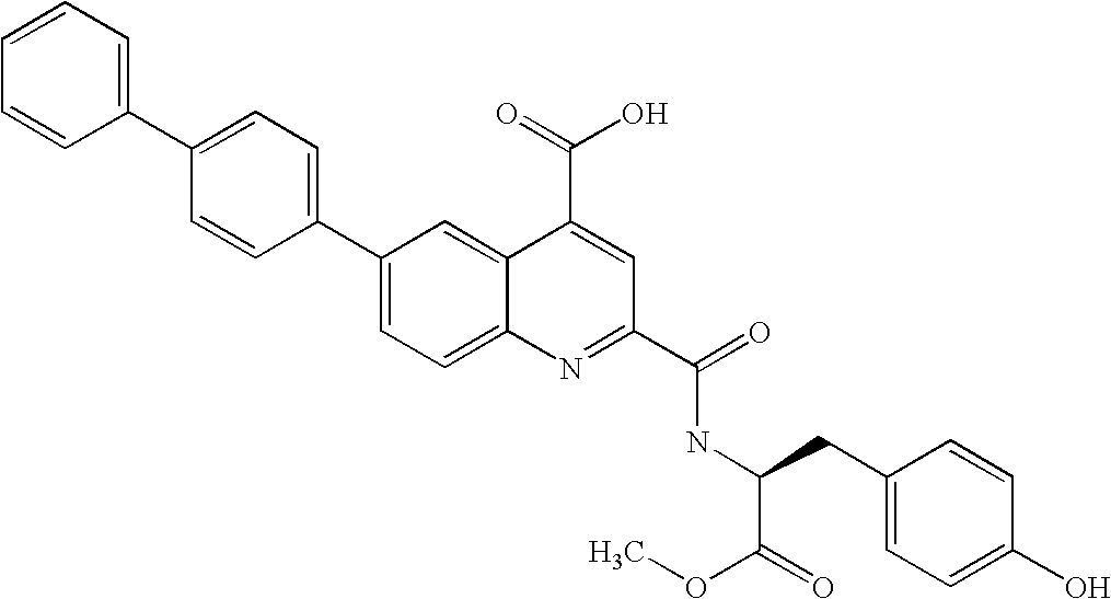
C1(C2=CC=C(C3=CC=C4C(=C3)C(C(O)=O)=CC(C(=O)NC(CC3=CC=C(O)C=C3)C(=O)OC)=N4)C=C2)=CC=CC=C1
